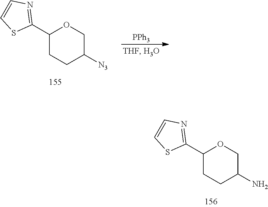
C1(C2=NC=CS2)CCC([N3])CO1.[PPh3].C1(C2=NC=CS2)CCC(N)CO1
